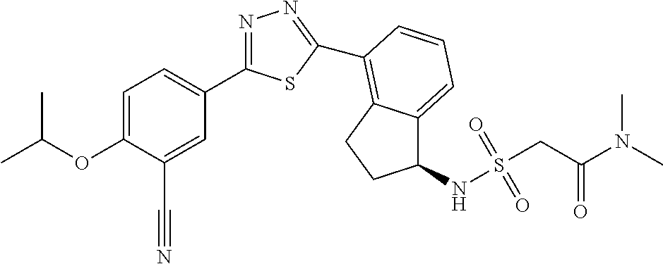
C1=C(OC(C)C)C(C#N)=CC(C2=NN=C(C3=C4C(=CC=C3)C(NS(CC(N(C)C)=O)(=O)=O)CC4)S2)=C1
